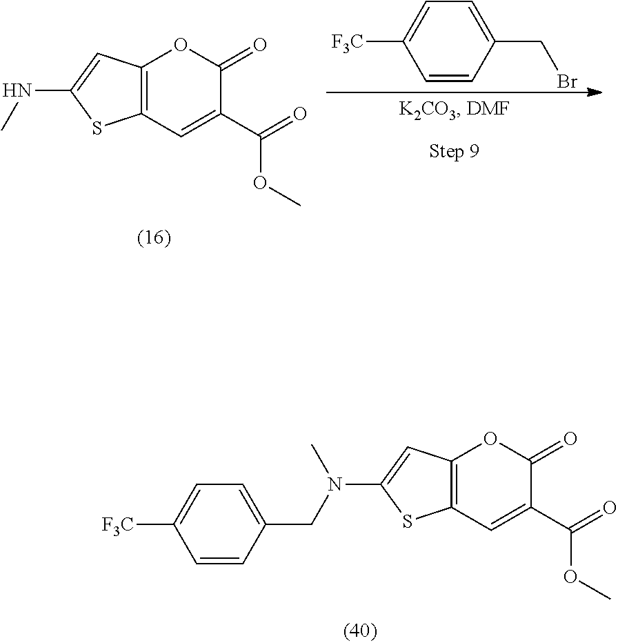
C1=CC(CBr)=CC=C1[F3C].C12=C(C=C(C(=O)OC)C(=O)O1)SC(NC)=C2.C12=C(C=C(C(=O)OC)C(=O)O1)SC(N(CC1=CC=C([F3C])C=C1)C)=C2
